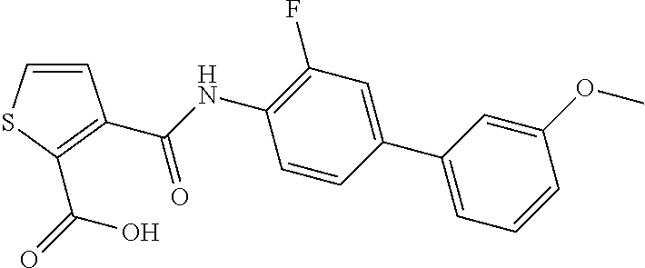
C(NC1=C(F)C=C(C2=CC=CC(OC)=C2)C=C1)(=O)C1=C(C(=O)O)SC=C1
